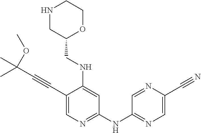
C1(C#CC(OC)(C)C)=CN=C(NC2=NC=C(C#N)N=C2)C=C1NCC1OCCNC1
